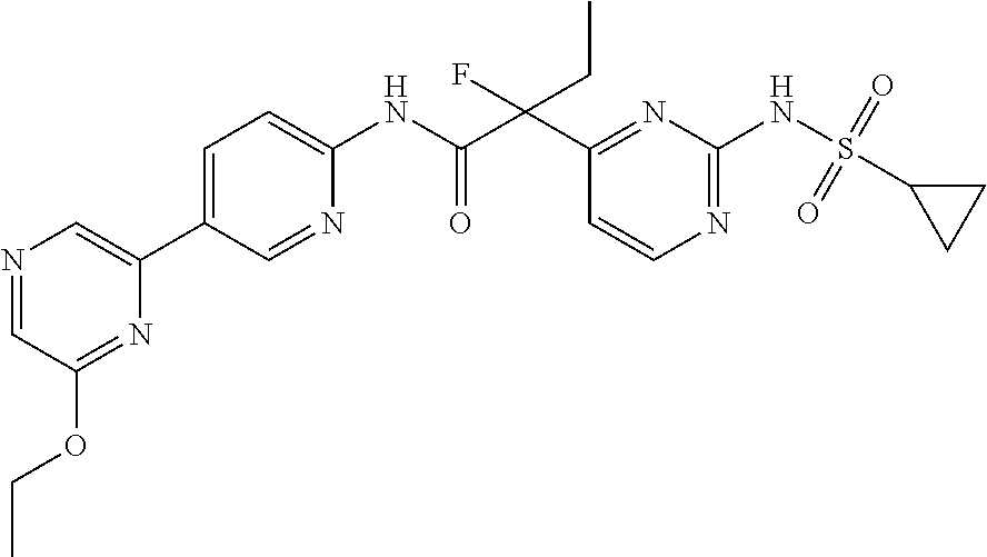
CCOC1=NC(C2=CC=C(NC(C(CC)(F)C3=NC(NS(C4CC4)(=O)=O)=NC=C3)=O)N=C2)=CN=C1
